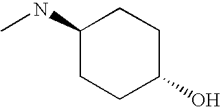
C1(NC)CCC(O)CC1
